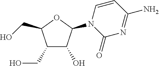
C1(CO)C(O)C(N2C(=O)N=C(N)C=C2)OC1CO
